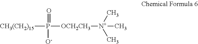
[CH3(CH2)15]P([OCH2CH3][N+](C)(C)C)(=O)[O-]
